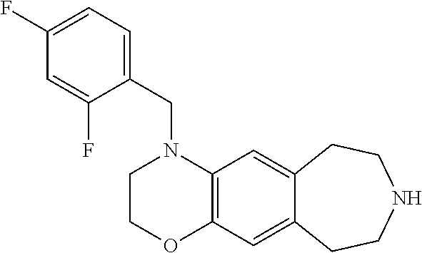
C(N1CCOC2=C1C=C1C(=C2)CCNCC1)C1=CC=C(F)C=C1F
